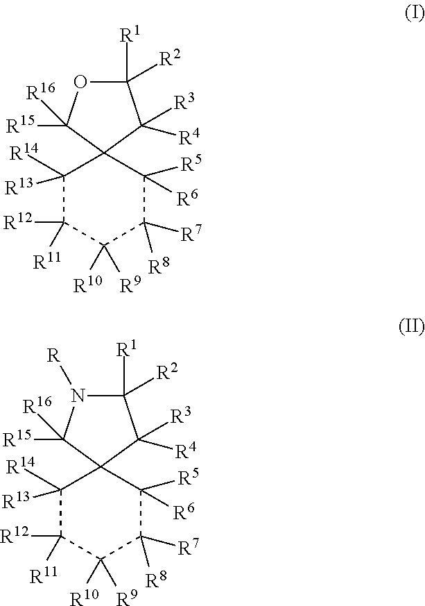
C1([R13])([R14])C([R12])([R11])C([R10])([R9])C([R7])([R8])C([R5])([R6])C12C([R4])([R3])C([R1])([R2])OC2([R15])[R16].C1([R13])([R14])C([R12])([R11])C([R10])([R9])C([R7])([R8])C([R5])([R6])C12C([R4])([R3])C([R1])([R2])N([R])C2([R15])[R16]
